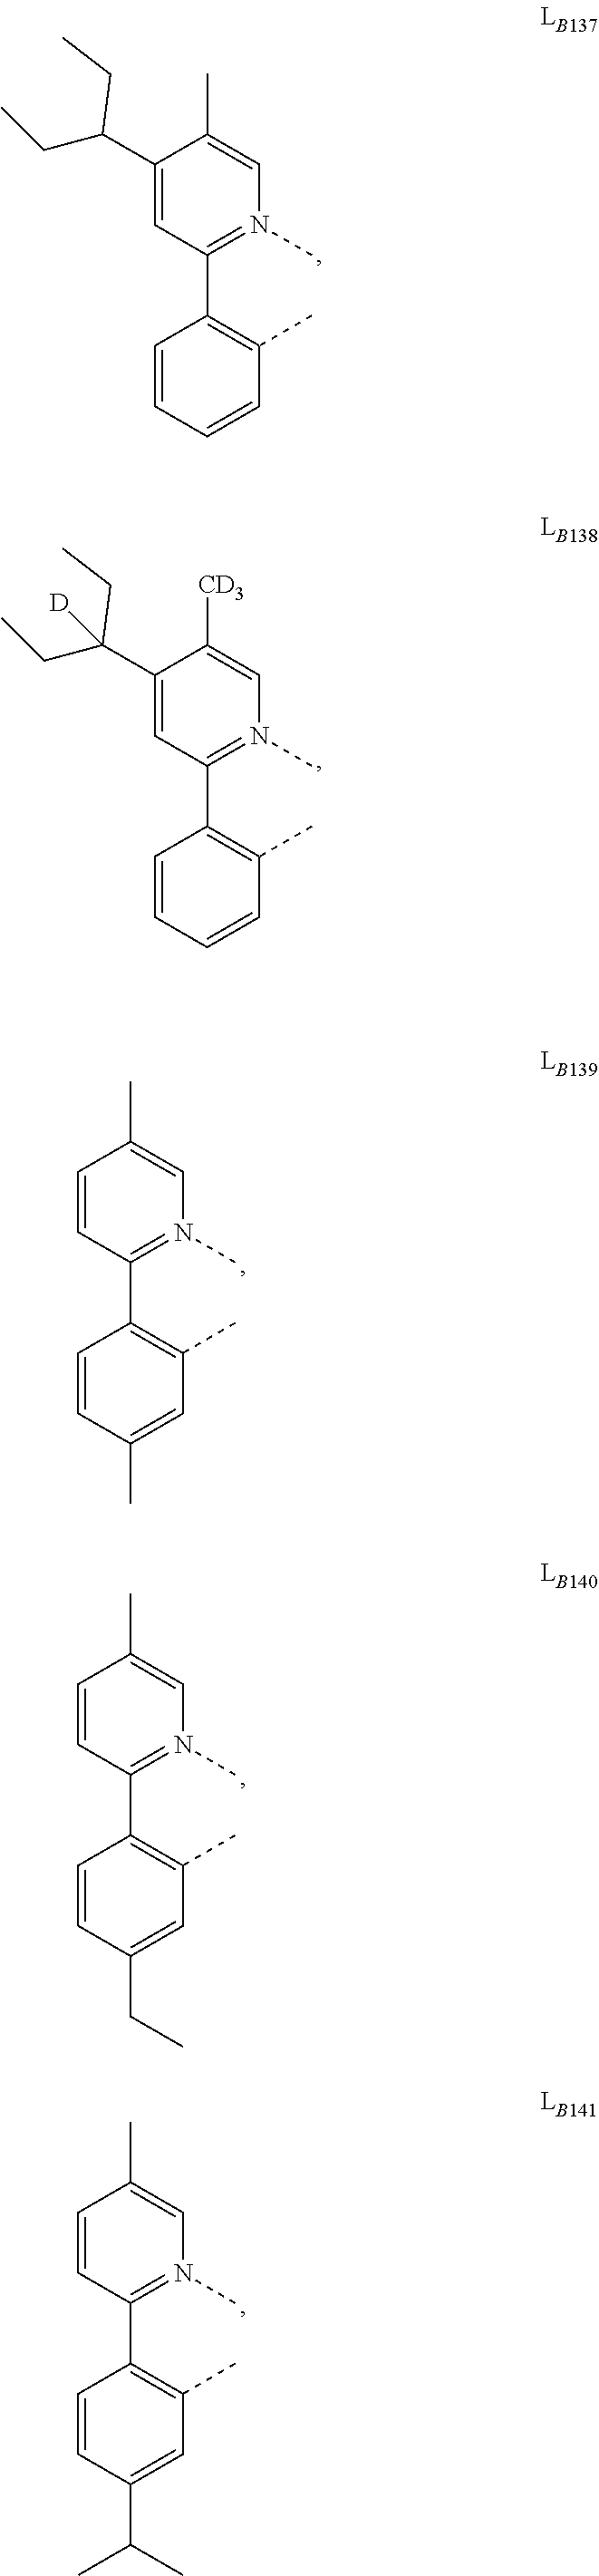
C1(C(CC)CC)=CC(C2=C(C)C=CC=C2)=N(C)C=C1C.C1(C(CC)(CC)[D])=CC(C2=C(C)C=CC=C2)=N(C)C=C1[CD3].C1=CC(C2=C(C)C=C(C)C=C2)=N(C)C=C1C.C1=CC(C2=C(C)C=C(CC)C=C2)=N(C)C=C1C.C1=CC(C2=C(C)C=C(C(C)C)C=C2)=N(C)C=C1C
